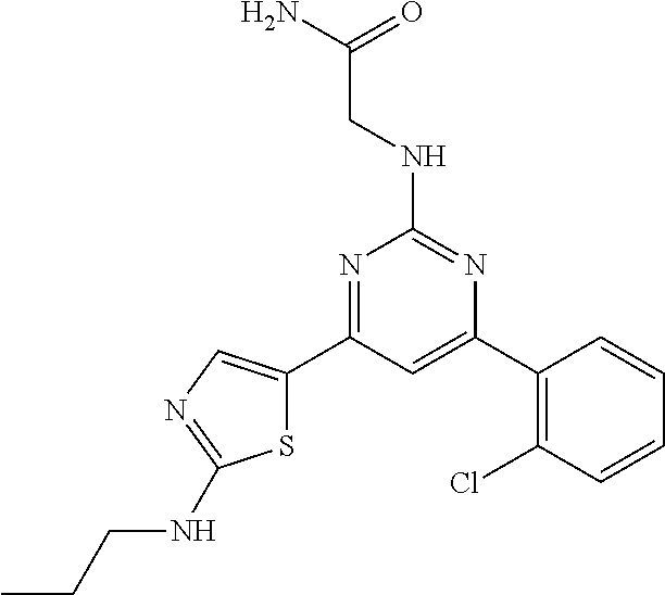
N1=C(C2=CN=C(NCCC)S2)C=C(C2=C(Cl)C=CC=C2)N=C1NCC(N)=O
